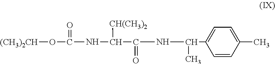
C1=CC(C)=CC=C1C(NC(C([CH(CH3)2])NC(=O)O[(CH3)2CH])=O)C
